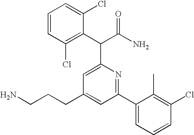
NCCCC1=CC(C2=CC=CC(Cl)=C2C)=NC(C(C(N)=O)C2=C(Cl)C=CC=C2Cl)=C1
